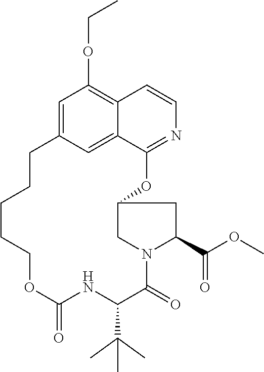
C1=C2C=C3C(=C1OCC)C=CN=C3OC1CN(C(=O)C(C(C)(C)C)NC(=O)OCCCCC2)C(C(OC)=O)C1
